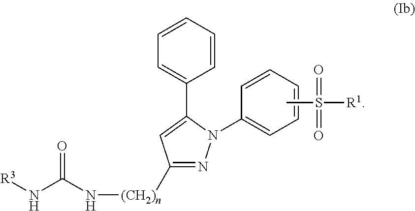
N(C(N[(CH2)n]C1=NN(C2=CC=CC=C2)C(C2=CC=CC=C2)=C1)=O)[R3].CS([R1])(=O)=O
